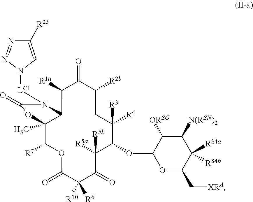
C12(C)C([R7])OC(=O)C([R6])([R10])C(=O)C([R5b])([R5a])C(OC3OC(C[XRA])C([RS4a])([RS4b])C([N(RSN)2])C3[ORSO])C([R3])([R4])CC([R2b])C(=O)C([R1a])C1N([LC1]N1C=C([R23])N=N1)C(=O)O2
